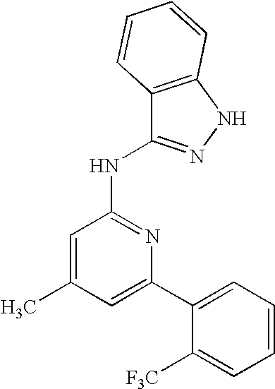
C1=C(C2=CC=CC=C2[F3C])N=C(NC2=NNC3=C2C=CC=C3)C=C1C
